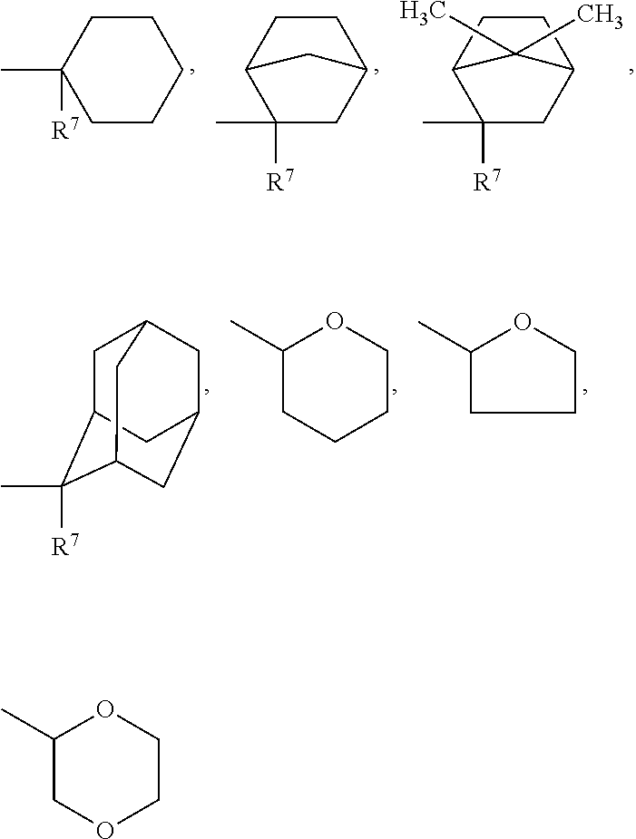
C1(C)COCCO1.C1CCCCC1(C)[R7].C1(C)([R7])CC2CCC1C2.C1(C)([R7])CC2CCC1C2(C)C.C1C2C(C)([R7])C3CC(CC1C3)C2.C1(C)CCCCO1.CC1OCCC1
